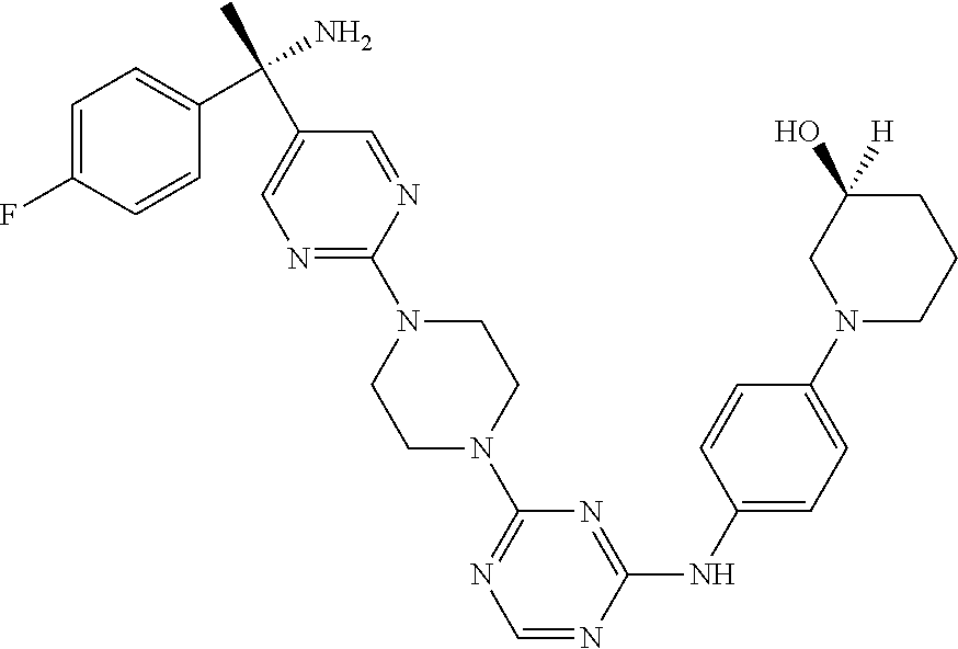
C1=C(C(C)(N)C2=CC=C(F)C=C2)C=NC(N2CCN(C3=NC=NC(NC4=CC=C(N5CCCC([H])(O)C5)C=C4)=N3)CC2)=N1
